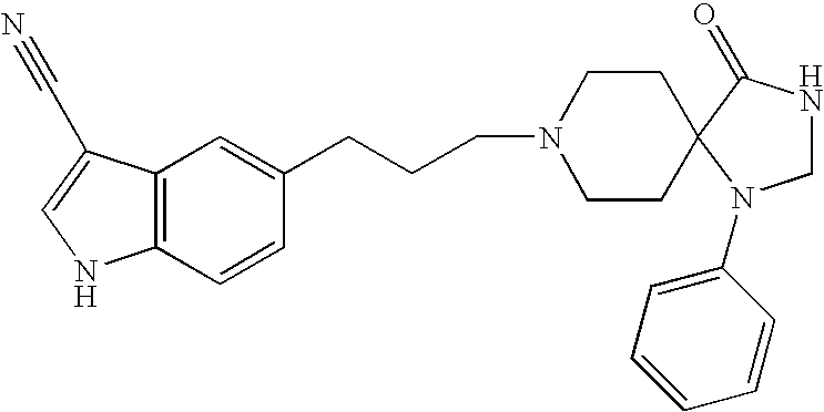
C12=C(C=CC(CCCN3CCC4(CC3)N(C3=CC=CC=C3)CNC4=O)=C1)[N H]C=C2C#N
